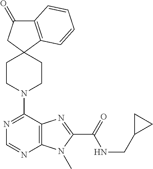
C12=C(C=CC=C1)C1(CC2=O)CCN(C2=NC=NC3=C2N=C(C(=O)NCC2CC2)N3C)CC1
